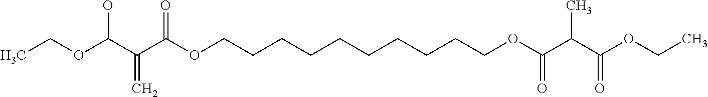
CCOC(C(C(OCCCCCCCCCCOC(C(C(OCC)=O)C)=O)=O)=C)O
